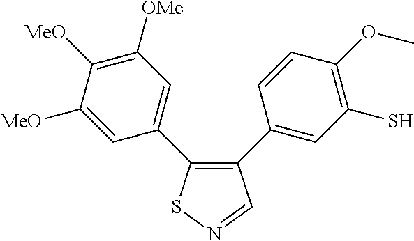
C1([MeO])=CC(C2=C(C3=CC(S)=C(OC)C=C3)C=NS2)=CC([OMe])=C1[MeO]
